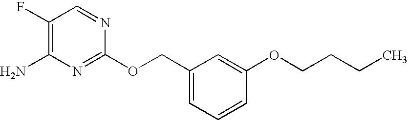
NC1=C(F)C=NC(OCC2=CC=CC(OCCCC)=C2)=N1
